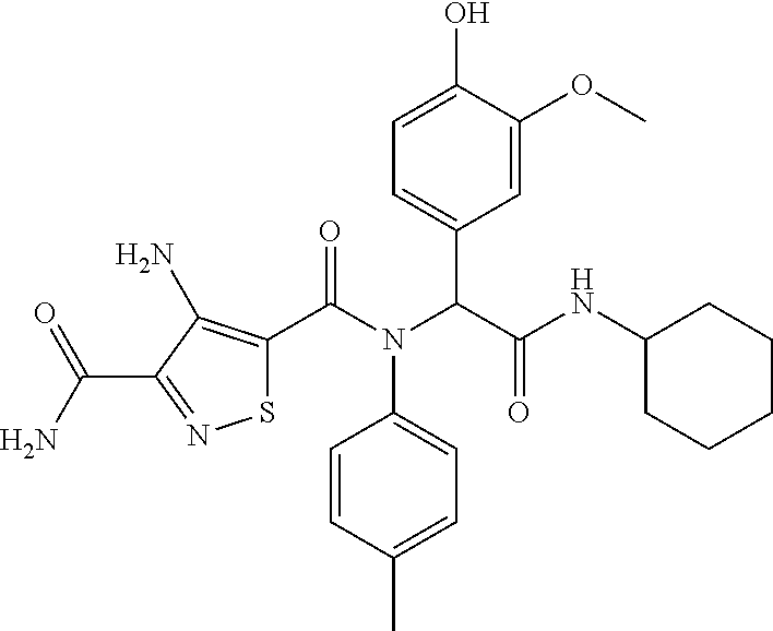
S1C(C(N(C(C(NC2CCCCC2)=O)C2=CC=C(O)C(OC)=C2)C2=CC=C(C)C=C2)=O)=C(N)C(C(N)=O)=N1
